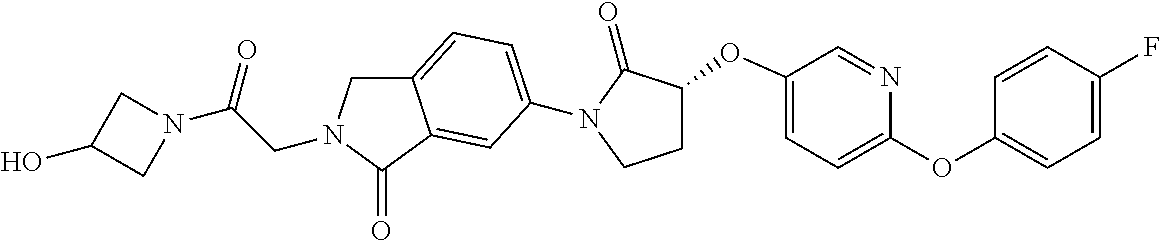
C(CN1CC2=CC=C(N3C(=O)C(OC4=CC=C(OC5=CC=C(F)C=C5)N=C4)CC3)C=C2C1=O)(=O)N1CC(O)C1
